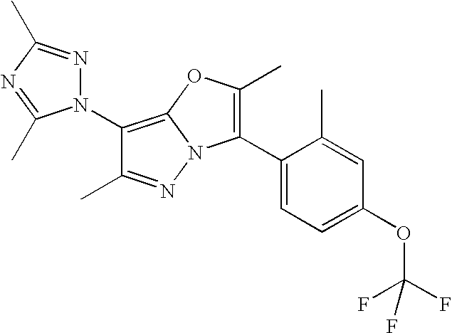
C1(N2N=C(C)N=C2C)=C2N(N=C1C)C(C1=CC=C(OC(F)(F)F)C=C1C)=C(C)O2
